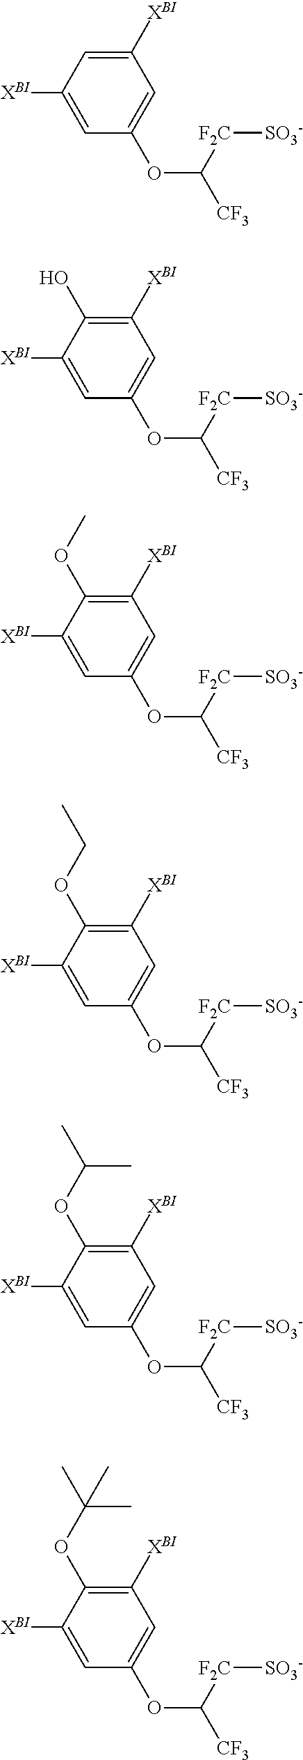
C1([XBI])=CC(OC([F2C][SO3-])[CF3])=CC([XBI])=C1.C1([XBI])=CC(OC([F2C][SO3-])[CF3])=CC([XBI])=C1O.C1([XBI])=CC(OC([F2C][SO3-])[CF3])=CC([XBI])=C1OC.C1([XBI])=CC(OC([F2C][SO3-])[CF3])=CC([XBI])=C1OCC.C1([XBI])=CC(OC([F2C][SO3-])[CF3])=CC([XBI])=C1OC(C)C.C1([XBI])=CC(OC([F2C][SO3-])[CF3])=CC([XBI])=C1OC(C)(C)C
